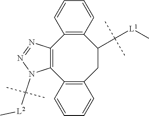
C12=C(CC(C([L1]C)(C)C)C3=C(C4=C1N(C([L2]C)(C)C)N=N4)C=CC=C3)C=CC=C2
